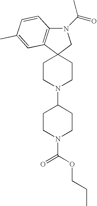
C12(CCN(C3CCN(C(=O)OCCC)CC3)CC1)CN(C(=O)C)C1=C2C=C(C)C=C1
